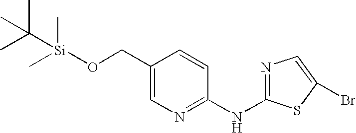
C1(CO[Si](C)(C)C(C)(C)C)=CN=C(NC2=NC=C(Br)S2)C=C1
